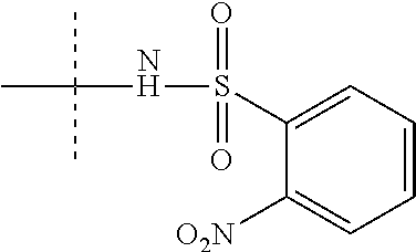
C1=CC=C(S(=O)(=O)NC(C)(C)C)C([O2N])=C1
